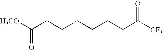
C(CCCCCCC([CF3])=O)([H3CO])=O
